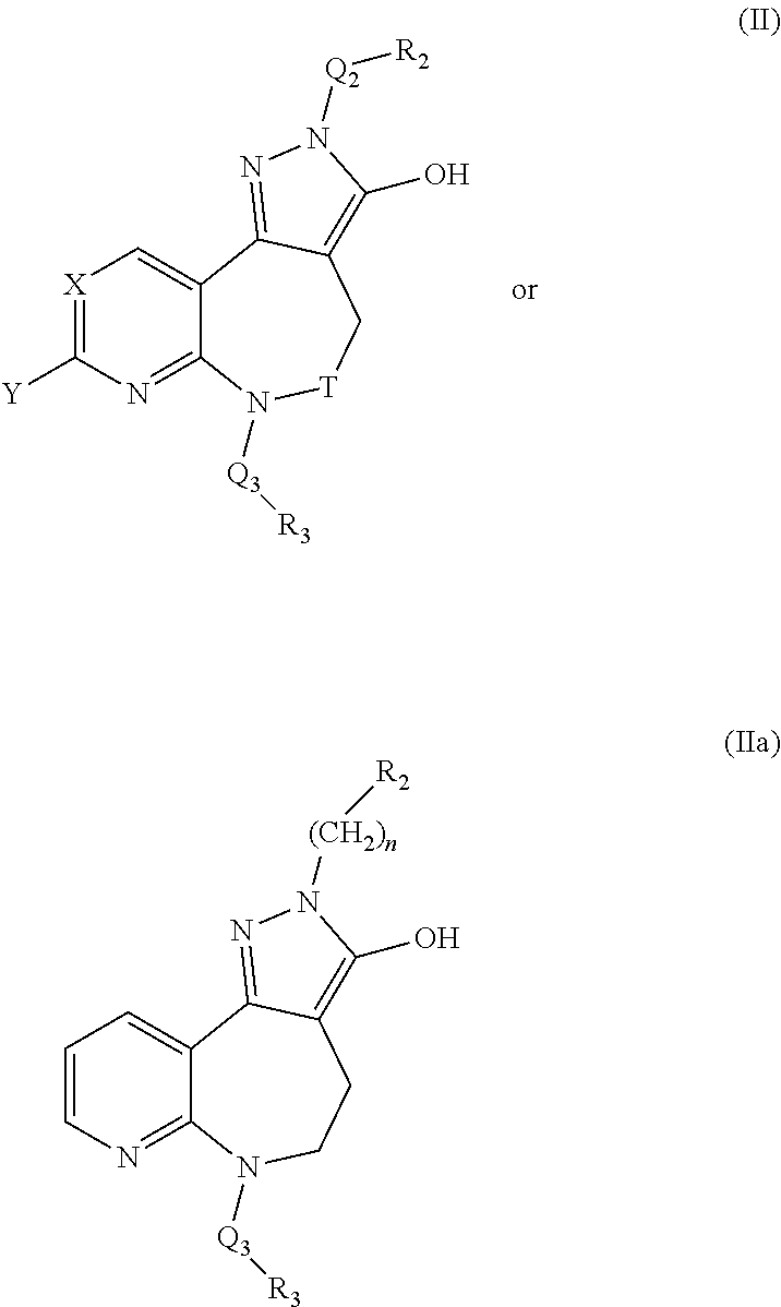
C1=CN=C2C(=C1)C1=NN([(CH2)n][R2])C(O)=C1CCN2[Q3][R3].[X]1=C([Y])N=C2C(=C1)C1=NN([Q2][R2])C(O)=C1C[T]N2[Q3][R3]
